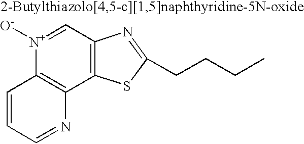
C1=CC=NC2=C1[N+]([O-])=CC1=C2SC(CCCC)=N1
